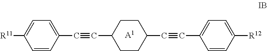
[R11]C1=CC=C(C#CC2CCC(C#CC3=CC=C([R12])C=C3)CC2)C=C1.[A1]
